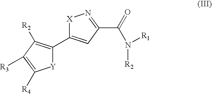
[X]1C(C2=C([R2])C([R3])=C([R4])[Y]2)=CC(C(=O)N([R2])[R1])=N1
